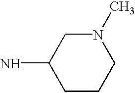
C1CCN(C)CC1N
